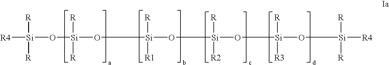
[R4][Si]([R])([R])O[Si](O[Si]([R])([R1])O[Si](O[Si]([R])([R3])O[Si]([R])([R])[R4])([R])[R2])([R])[R]
